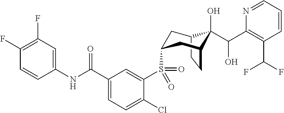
C1(F)=C(F)C=C(NC(C2=CC=C(Cl)C(S(=O)(=O)C3CC4C(O)(C(C5=C(C(F)F)C=CC=N5)O)C(CC4)C3)=C2)=O)C=C1
